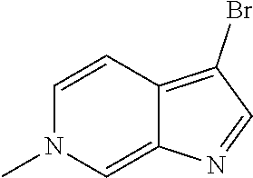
C1=CC2=C(Br)C=NC2=CN1C
